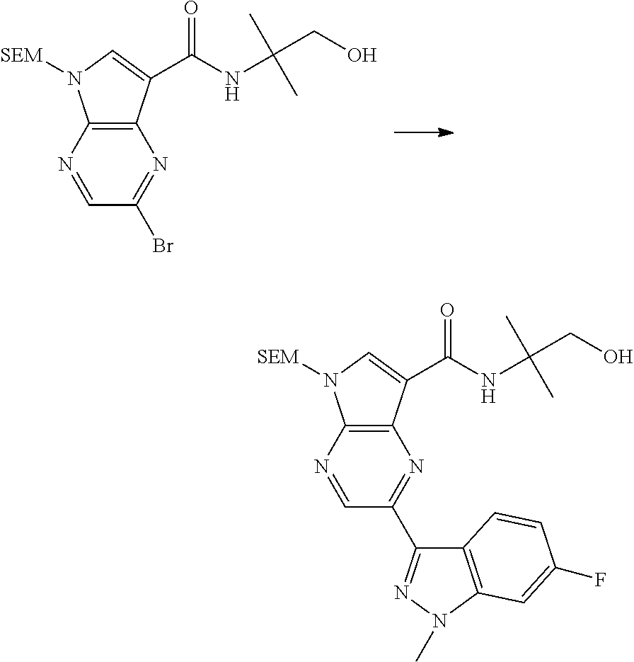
N1=CC(Br)=NC2=C1N([SEM])C=C2C(NC(CO)(C)C)=O.N1=CC(C2=NN(C)C3=C2C=CC(F)=C3)=NC2=C1N([SEM])C=C2C(NC(CO)(C)C)=O
